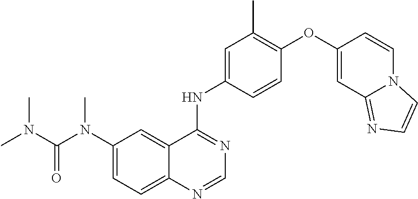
C1(N(C(N(C)C)=O)C)=CC=C2C(=C1)C(NC1=CC(C)=C(OC3=CC4=NC=CN4C=C3)C=C1)=NC=N2
